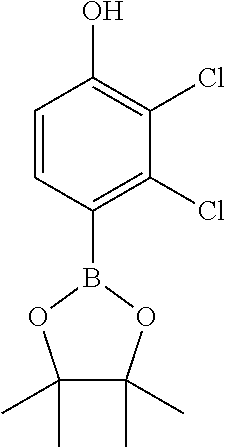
C1=CC(B2OC(C)(C)C(C)(C)O2)=C(Cl)C(Cl)=C1O
